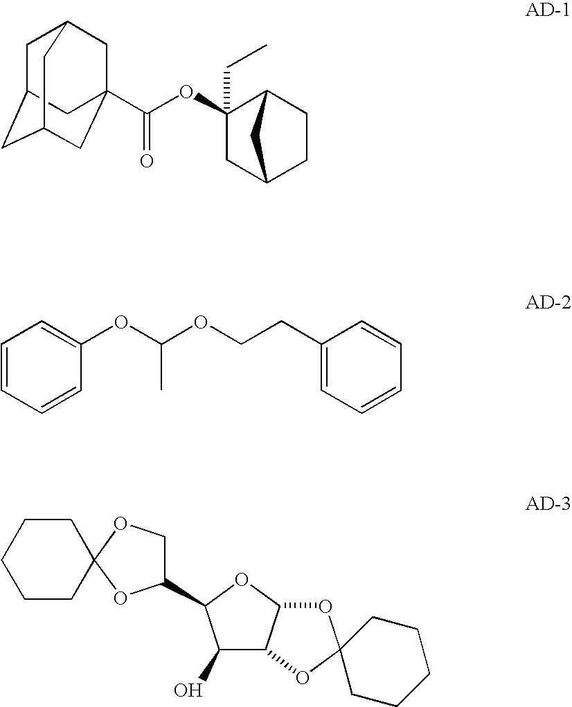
C1C2CC3CC(C(OC4(CC)CC5CCC4C5)=O)(CC1C3)C2.C1=CC=CC(OC(OCCC2=CC=CC=C2)C)=C1.C1(C2C(O)C3C(O2)OC2(O3)CCCCC2)COC2(O1)CCCCC2
